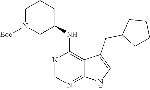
C1N([Boc])CC(NC2=C3C(=NC=N2)NC=C3CC2CCCC2)CC1
